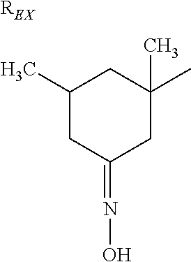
[REX].C1(C)CC(=NO)CC(C)(C)C1
